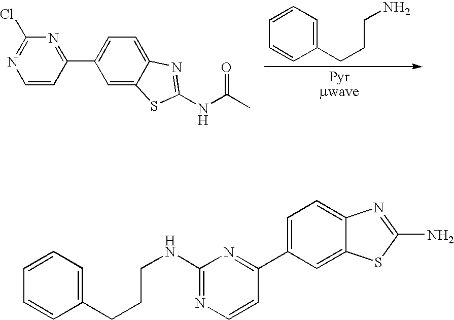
[Pyrmwave].C1=CC(C2=CC=C3C(=C2)SC(NC(C)=O)=N3)=NC(Cl)=N1.C1(CCCN)=CC=CC=C1.C1(CCCNC2=NC=CC(C3=CC=C4C(=C3)SC(N)=N4)=N2)=CC=CC=C1
